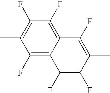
CC1=C(F)C(F)=C2C(=C1F)C(F)=C(F)C(C)=C2F
